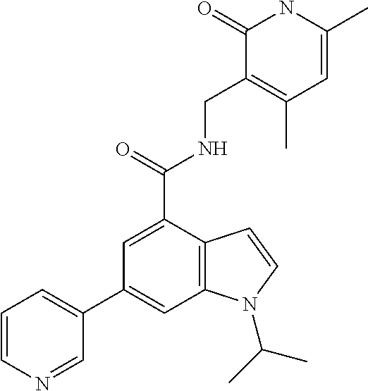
C1(C2=CC3=C(C(C(NCC4=C(C)C=C(C)NC4=O)=O)=C2)C=CN3C(C)C)=CC=CN=C1
